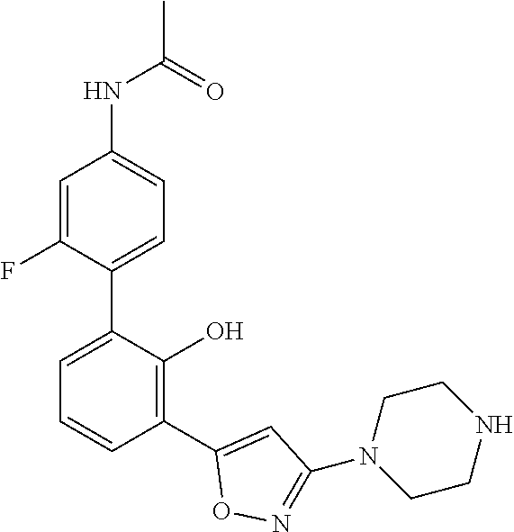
C1(NC(C)=O)=CC=C(C2=CC=CC(C3=CC(N4CCNCC4)=NO3)=C2O)C(F)=C1
